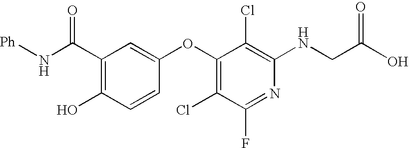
C(C1=C(O)C=CC(OC2=C(Cl)C(F)=NC(NCC(=O)O)=C2Cl)=C1)(=O)N[Ph]
